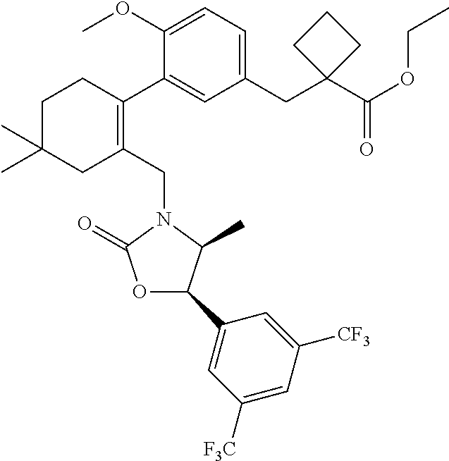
C1(OC)=CC=C(CC2(C(OCC)=O)CCC2)C=C1C1=C(CN2C(=O)OC(C3=CC([F3C])=CC([CF3])=C3)C2C)CC(C)(C)CC1
